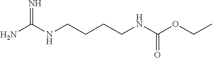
NC(NCCCCNC(OCC)=O)=N
